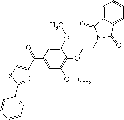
C1(C(C2=CSC(C3=CC=CC=C3)=N2)=O)=CC(OC)=C(OCCN2C(=O)C3=CC=CC=C3C2=O)C(OC)=C1
